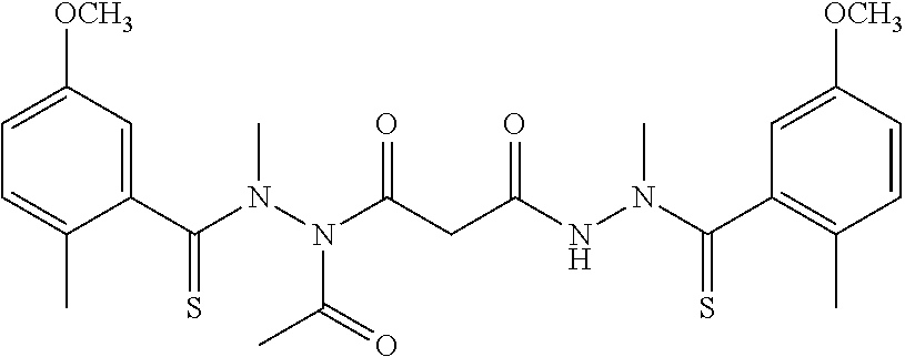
C1(C(N(N(C(CC(NN(C(C2=C(C)C=CC([OCH3])=C2)=S)C)=O)=O)C(=O)C)C)=S)=CC([OCH3])=CC=C1C
